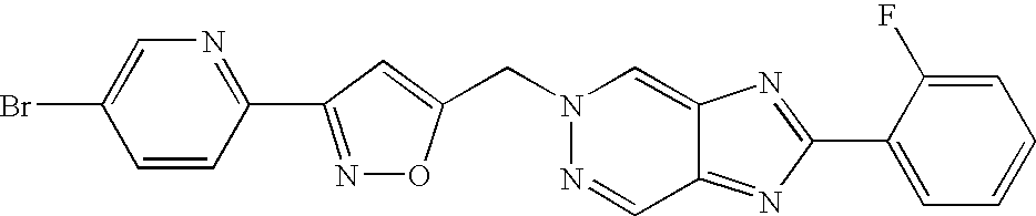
N1=C(C2=NC=C(Br)C=C2)C=C(CN2N=CC3=NC(C4=CC=CC=C4F)=NC3=C2)O1
